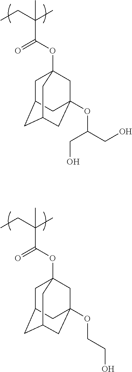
CCC(C)(C(=O)OC12CC3CC(CC(OC(CO)CO)(C1)C3)C2)C.CCC(C)(C(=O)OC12CC3CC(CC(OCCO)(C1)C3)C2)C
